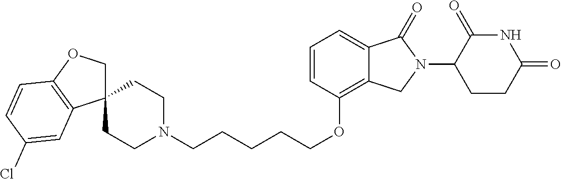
C(CCOC1=C2C(=CC=C1)C(=O)N(C1C(=O)NC(=O)CC1)C2)CCN1CCC2(CC1)COC1=C2C=C(Cl)C=C1
